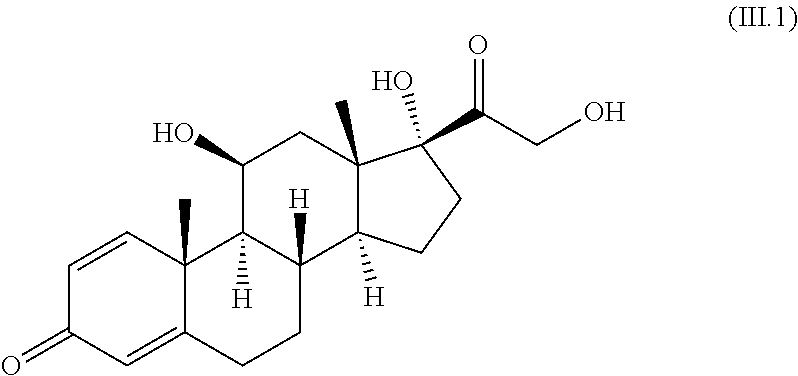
C1=CC2(C)C(=CC1=O)CCC1([H])C2([H])C(O)CC2(C)C1([H])CCC2(C(CO)=O)O
